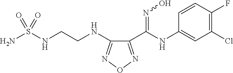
C1(C(NC2=CC(Cl)=C(F)C=C2)=NO)=NON=C1NCCNS(N)(=O)=O
